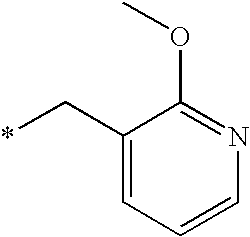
C1(C*)=CC=CN=C1OC
